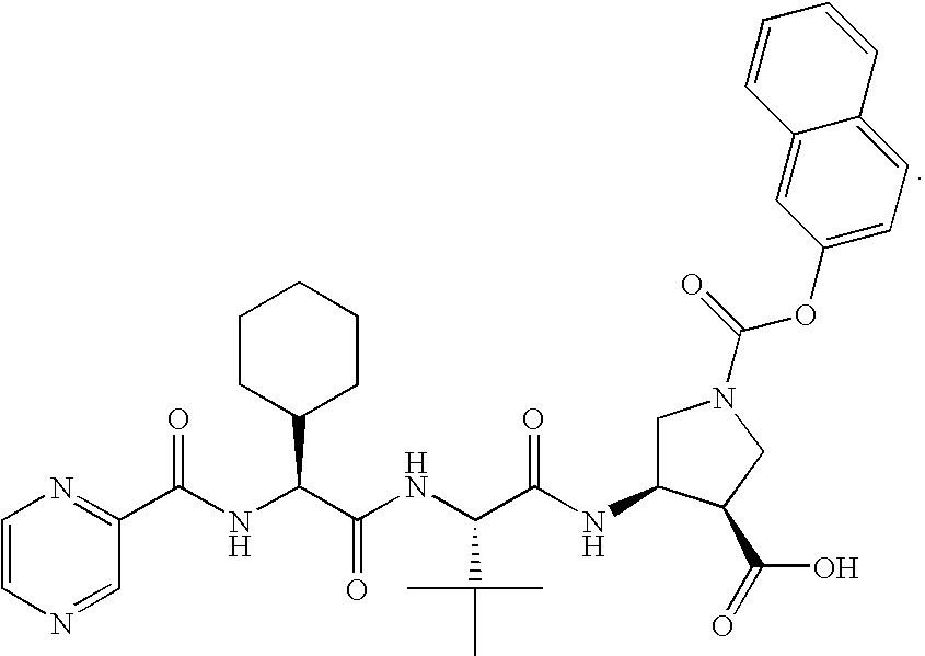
C1=CN=CC(C(NC(C2CCCCC2)C(=O)NC(C(C)(C)C)C(NC2CN(C(OC3=CC=C4C(=C3)C=CC=C4)=O)CC2C(=O)O)=O)=O)=N1
